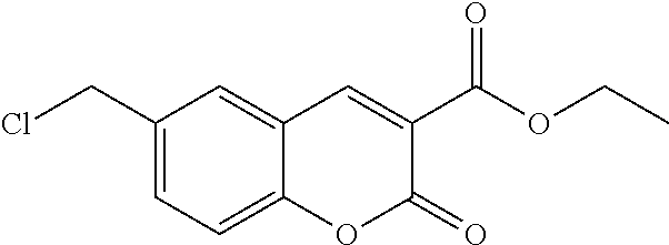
C1(CCl)=CC=C2C(=C1)C=C(C(OCC)=O)C(=O)O2
